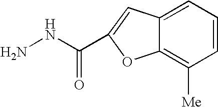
NNC(=O)C1=CC2=CC=CC([Me])=C2O1
